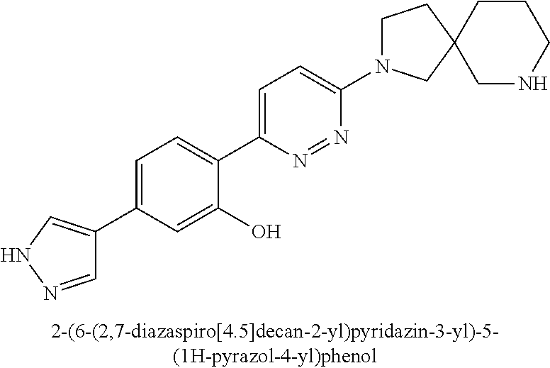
C1(C2=CNN=C2)=CC=C(C2=CC=C(N3CCC4(C3)CNCCC4)N=N2)C(O)=C1
